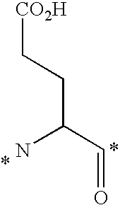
[CO2H]CCC(N)C=O.*.*
